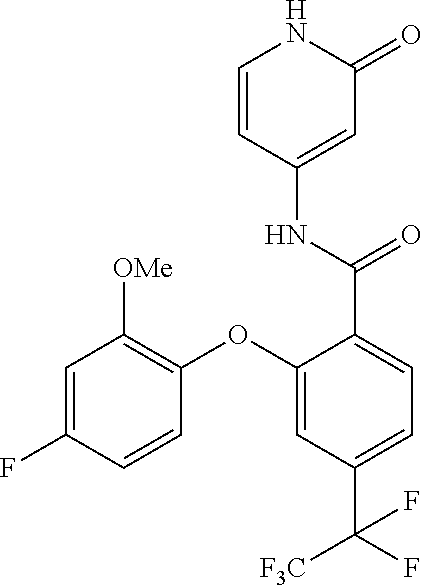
C1=C(F)C=CC(OC2=CC(C([F3C])(F)F)=CC=C2C(=O)NC2=CC(=O)NC=C2)=C1[OMe]
